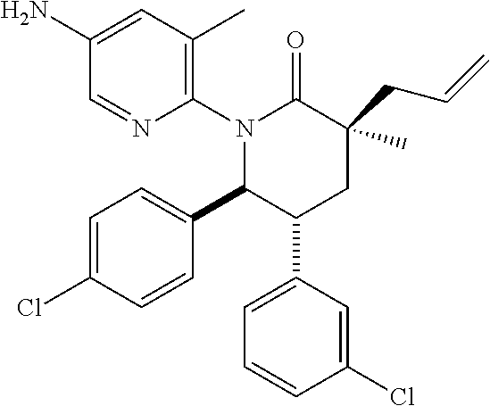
C1(N)=CC(C)=C(N2C(C3=CC=C(Cl)C=C3)C(C3=CC=CC(Cl)=C3)CC(C)(CC=C)C2=O)N=C1
